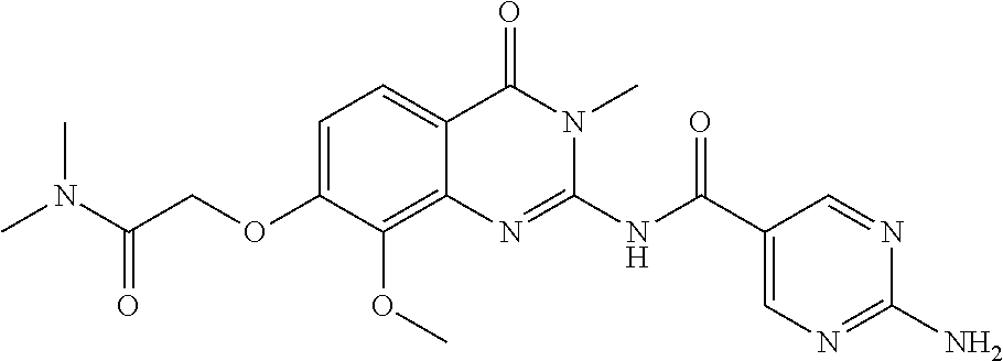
C1=C(OCC(N(C)C)=O)C(OC)=C2C(=C1)C(=O)N(C)C(NC(C1=CN=C(N)N=C1)=O)=N2
